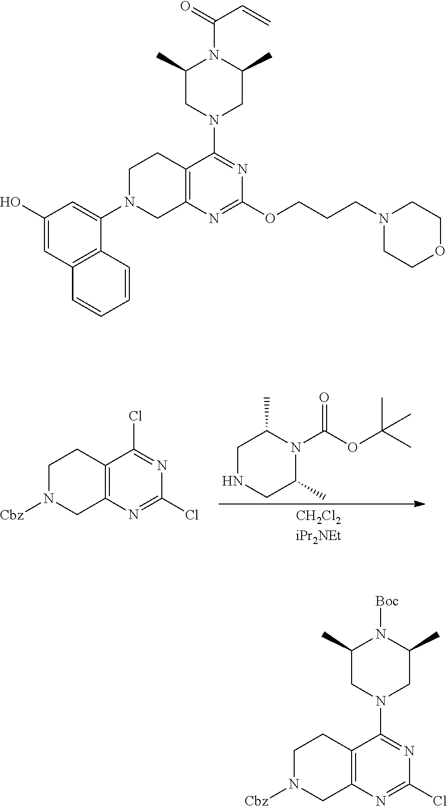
C1NCC(C)N(C(OC(C)(C)C)=O)C1C.C1N([Cbz])CC2=C(C1)C(Cl)=NC(Cl)=N2.C1N(C2=CC(O)=CC3=C2C=CC=C3)CC2=C(C1)C(N1CC(C)N(C(=O)C=C)C(C)C1)=NC(OCCCN1CCOCC1)=N2.C1N([Cbz])CC2=C(C1)C(N1CC(C)N([Boc])C(C)C1)=NC(Cl)=N2
